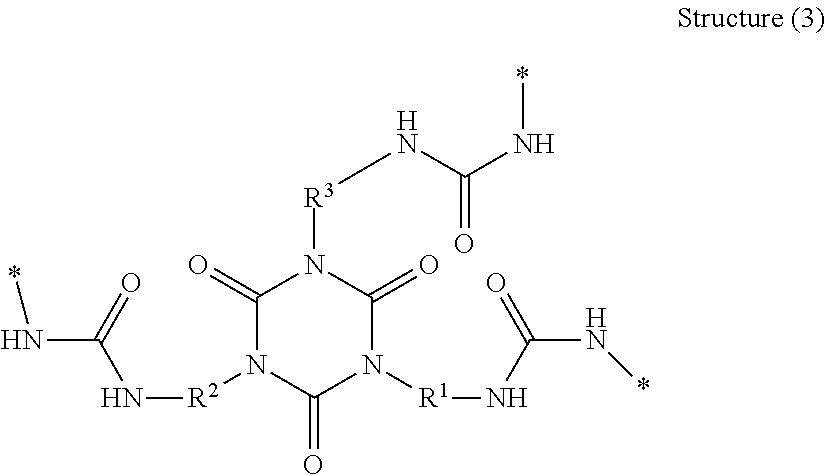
*NC(=O)N[R2]N1C(=O)N([R1]NC(=O)N*)C(=O)N([R3]NC(N*)=O)C1=O
